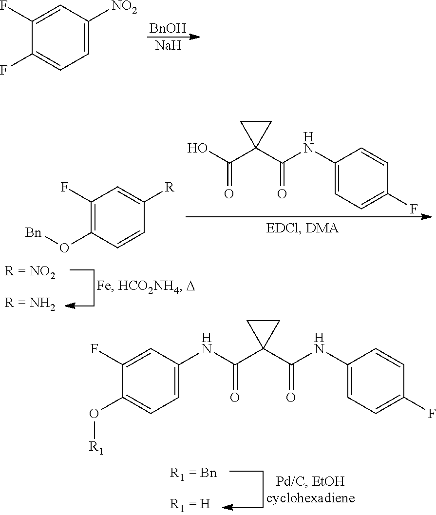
[BnOH].[Na].C1=C([NO2])C=C(F)C(F)=C1.C1(NC(C2(C(O)=O)CC2)=O)=CC=C(F)C=C1.C1=CC(O[Bn])=C(F)C=C1[R].C1=C(NC(C2(C(NC3=CC=C(F)C=C3)=O)CC2)=O)C=C(F)C(O[R1])=C1
